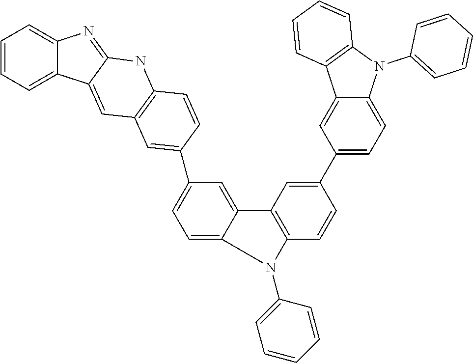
C1=CC=C2C(=C1)N=C1C2=CC2=C(N1)C=CC(C1=CC=C3C(=C1)C1=C(C=CC(C4=CC=C5C(=C4)C4=C(N5C5=CC=CC=C5)C=CC=C4)=C1)N3C1=CC=CC=C1)=C2
